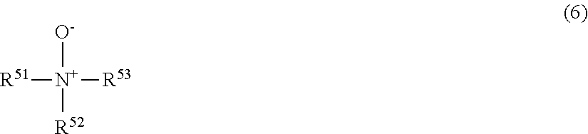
[R51][N+]([O-])([R52])[R53]
